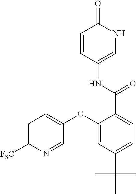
C1=CC(NC(C2=CC=C(C(C)(C)C)C=C2OC2=CC=C([F3C])N=C2)=O)=CNC1=O
